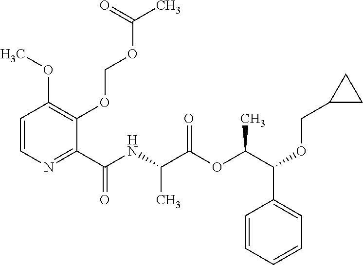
C1(C(NC(C(OC(C(C2=CC=CC=C2)OCC2CC2)C)=O)C)=O)=NC=CC(OC)=C1OCOC(C)=O
